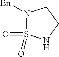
N1([Bn])S(=O)(=O)NCC1
